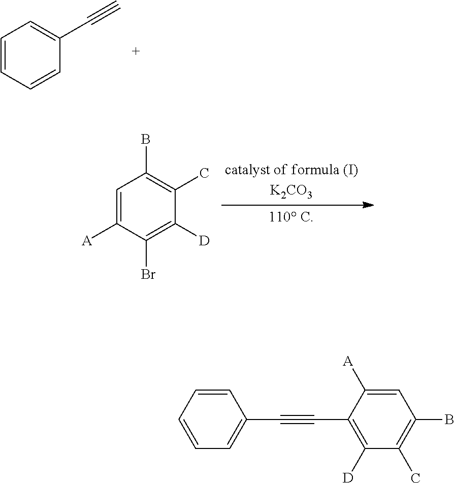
C1=CC=CC(C#C)=C1.C1=C([A])C(Br)=C([D])C(C)=C1B.C1=CC=CC=C1C#CC1=C([D])C(C)=C(B)C=C1[A]
